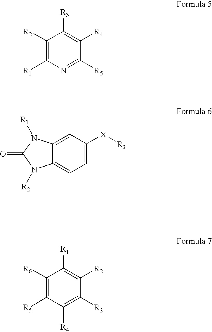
C1([R2])=C([R1])N=C([R5])C([R4])=C1[R3].C1=C([X][R3])C=C2C(=C1)N([R2])C(=O)N2[R1].C1([R6])=C([R5])C([R4])=C([R3])C([R2])=C1[R1]
